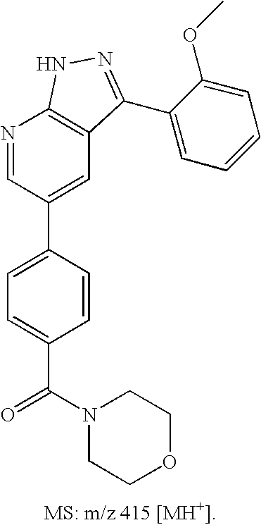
N1=CC(C2=CC=C(C(=O)N3CCOCC3)C=C2)=CC2=C1NN=C2C1=CC=CC=C1OC
